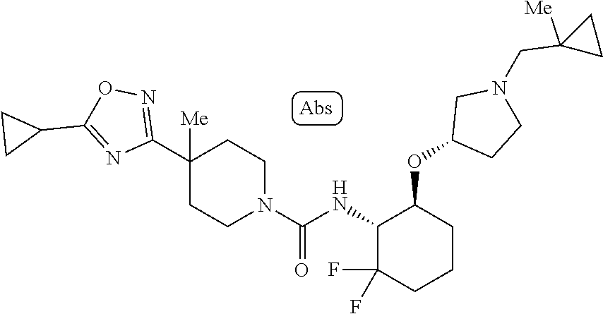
C1(C2([Me])CCN(C(=O)NC3C(F)(F)CCCC3OC3CCN(CC4([Me])CC4)C3)CC2)=NOC(C2CC2)=N1
